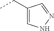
C1(CC)=CNN=C1
